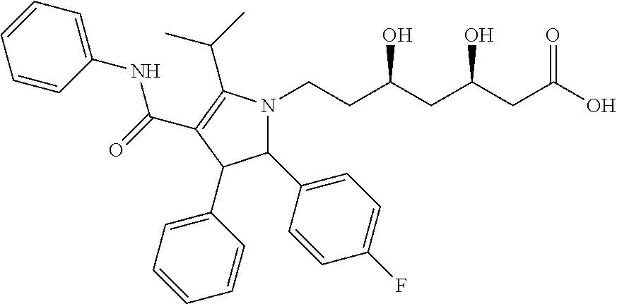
C1=CC(NC(C2=C(C(C)C)N(CCC(CC(CC(O)=O)O)O)C(C3=CC=C(F)C=C3)C2C2=CC=CC=C2)=O)=CC=C1
